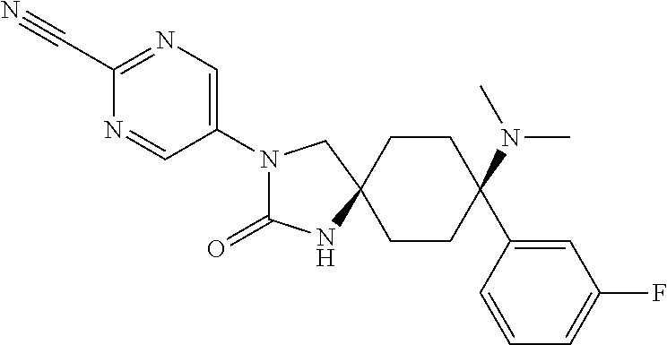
C1CC(N(C)C)(C2=CC(F)=CC=C2)CCC12CN(C1=CN=C(C#N)N=C1)C(=O)N2
